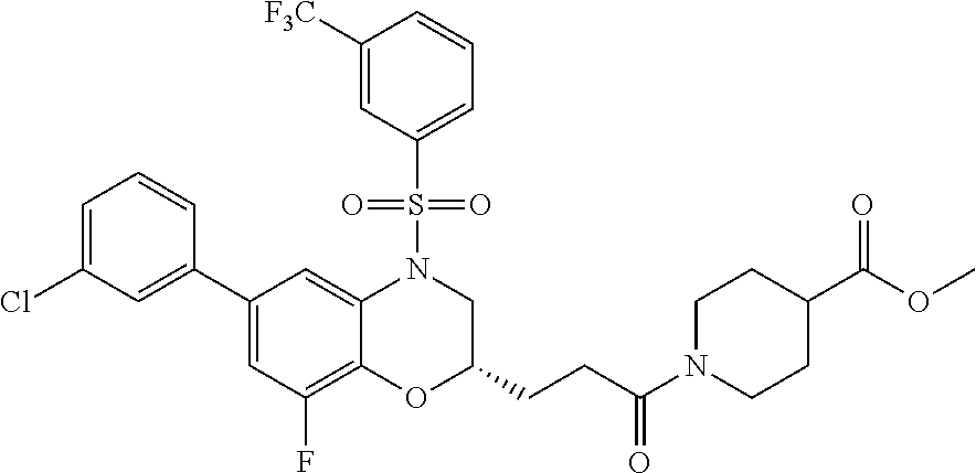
C1(C2=CC(Cl)=CC=C2)=CC(F)=C2C(=C1)N(S(=O)(=O)C1=CC=CC([F3C])=C1)CC(CCC(N1CCC(C(=O)OC)CC1)=O)O2
